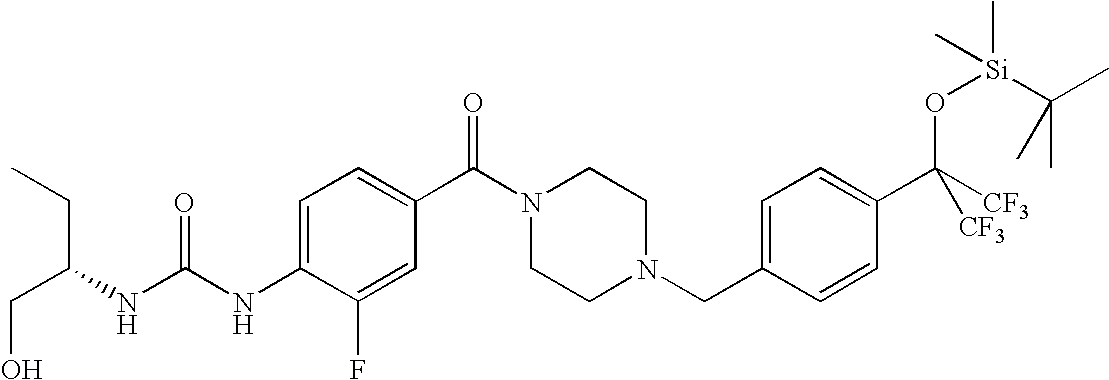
C1=C(NC(NC(CO)CC)=O)C(F)=CC(C(N2CCN(CC3=CC=C(C([CF3])(O[Si](C)(C(C)(C)C)C)[CF3])C=C3)CC2)=O)=C1
